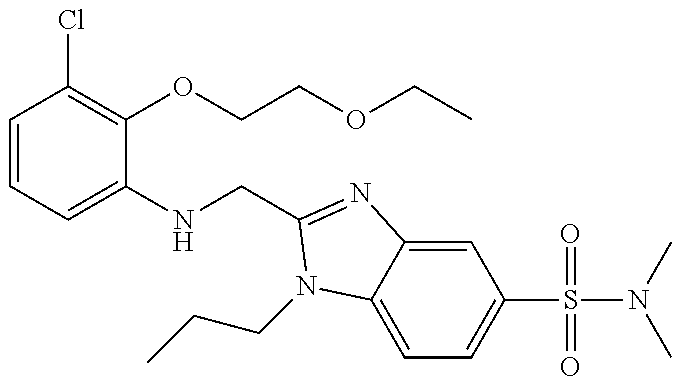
C1=CC=C(NCC2=NC3=CC(S(=O)(=O)N(C)C)=CC=C3N2CCC)C(OCCOCC)=C1Cl
